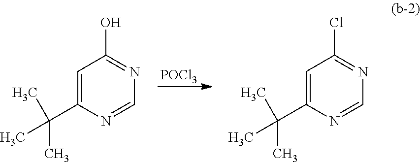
[POCl3].CC(C1=CC(O)=NC=N1)(C)C.CC(C1=CC(Cl)=NC=N1)(C)C
